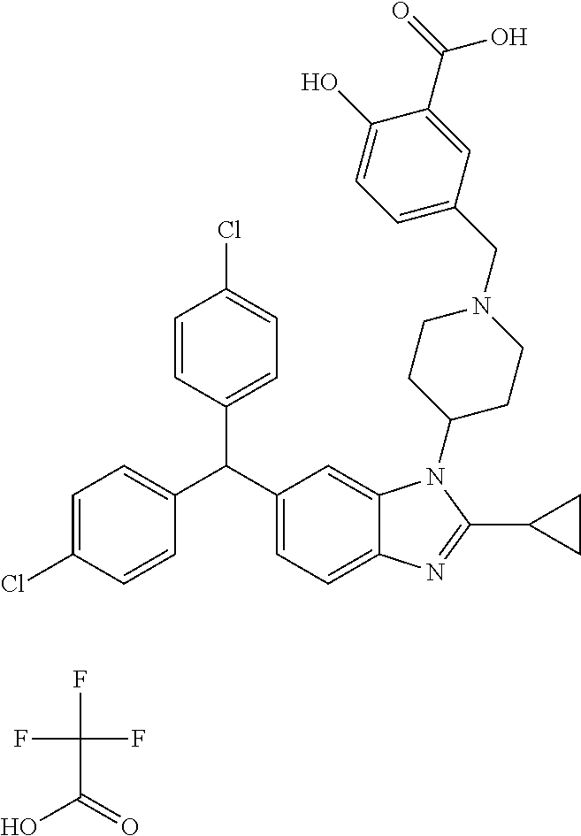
FC(F)(F)C(=O)O.C1=C(Cl)C=CC(C(C2=CC=C3C(=C2)N(C2CCN(CC4=CC=C(O)C(C(=O)O)=C4)CC2)C(C2CC2)=N3)C2=CC=C(Cl)C=C2)=C1
